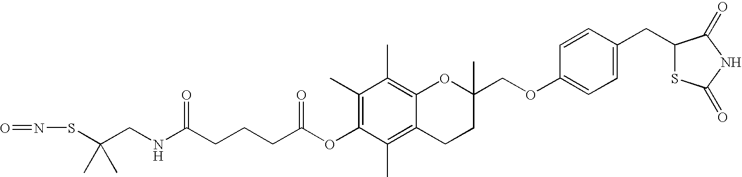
C12=C(C)C(OC(CCCC(NCC(SN=O)(C)C)=O)=O)=C(C)C(C)=C1OC(COC1=CC=C(CC3SC(=O)NC3=O)C=C1)(C)CC2
